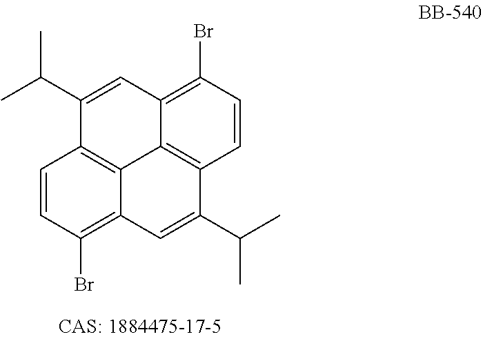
C1=C(C(C)C)C2=C3C(=C(Br)C=C2)C=C(C(C)C)C2=C3C1=C(Br)C=C2
